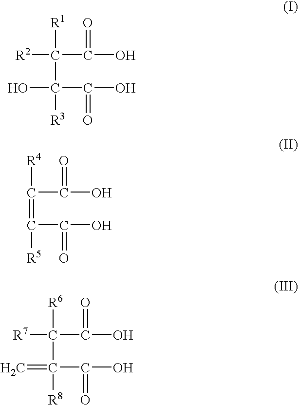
[R2]C(C(O)=O)([R1])C(O)(C(O)=O)[R3].C(C(O)=O)([R4])=C(C(O)=O)[R5].[R7]C(C(O)=O)([R6])C(=C)(C(O)=O)[R8]
